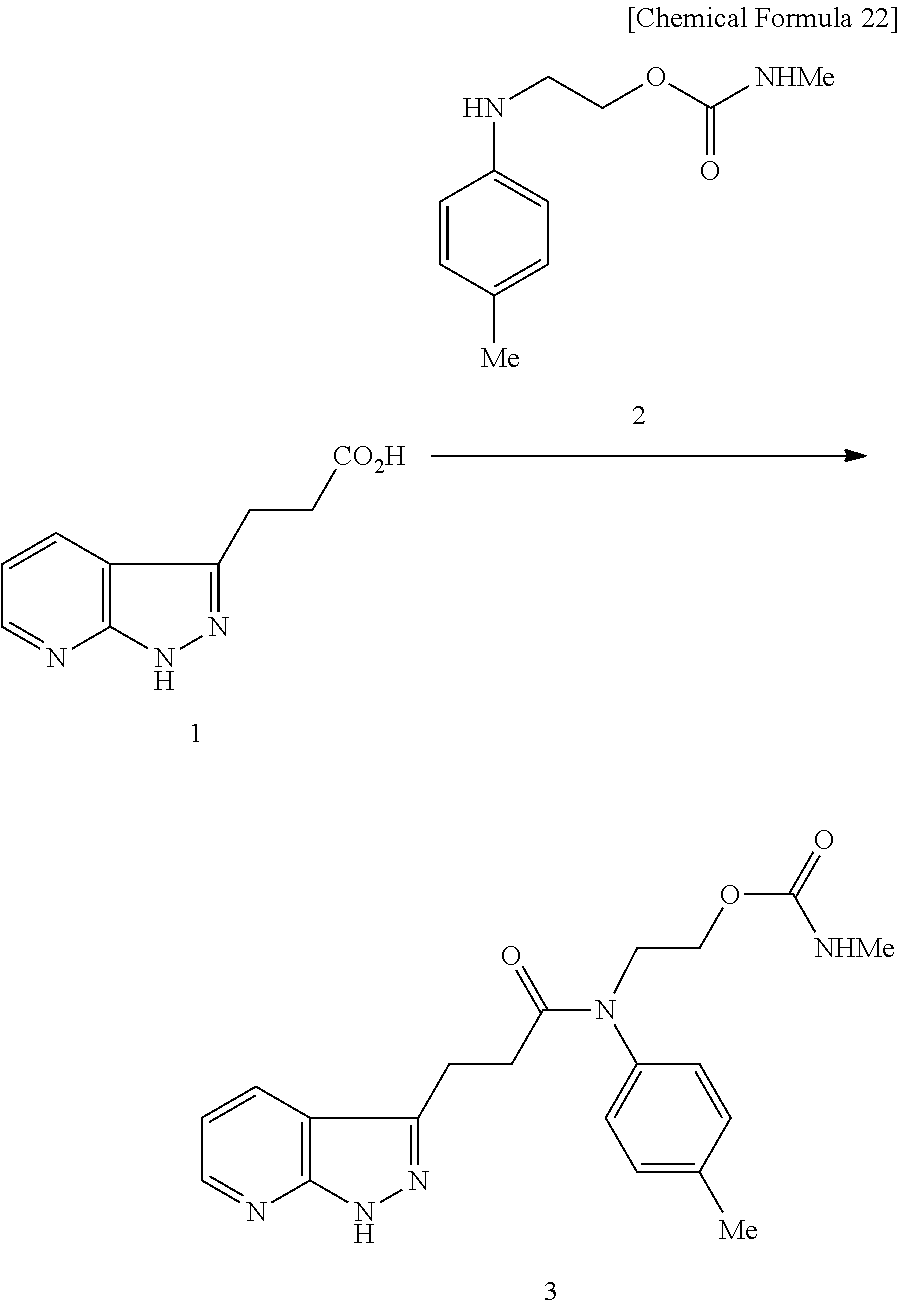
C1=CC2=C(N=C1)NN=C2CC[CO2H].C1=CC([Me])=CC=C1NCCOC([NHMe])=O.C1=CC2=C(N=C1)NN=C2CCC(N(C1=CC=C([Me])C=C1)CCOC(=O)[NHMe])=O
